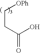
C(C[OPh])C(O)=O
